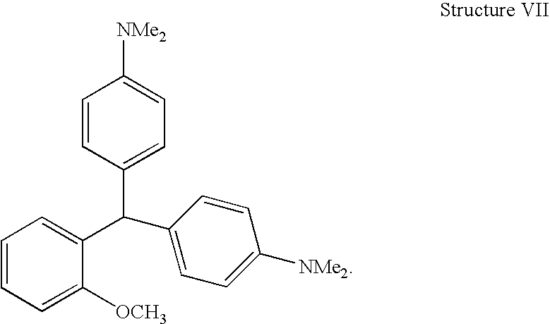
C1=CC(C(C2=CC=C([NMe2])C=C2)C2=CC=CC=C2[OCH3])=CC=C1[NMe2]
